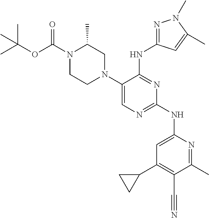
N1(C(OC(C)(C)C)=O)CCN(C2=CN=C(NC3=CC(C4CC4)=C(C#N)C(C)=N3)N=C2NC2=NN(C)C(C)=C2)CC1C
